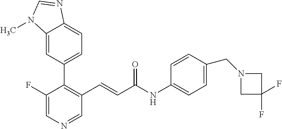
C1(F)=CN=CC(C=CC(NC2=CC=C(CN3CC(F)(F)C3)C=C2)=O)=C1C1=CC=C2C(=C1)N(C)C=N2
